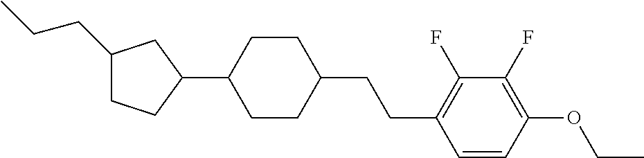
C1(CCC)CCC(C2CCC(CCC3=C(F)C(F)=C(OCC)C=C3)CC2)C1
